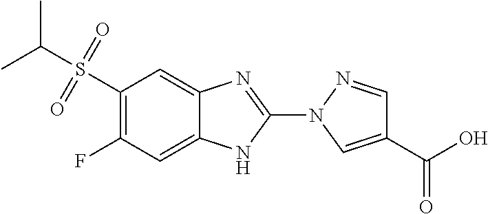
C1(S(C(C)C)(=O)=O)=C(F)C=C2C(=C1)N=C(N1C=C(C(=O)O)C=N1)N2
